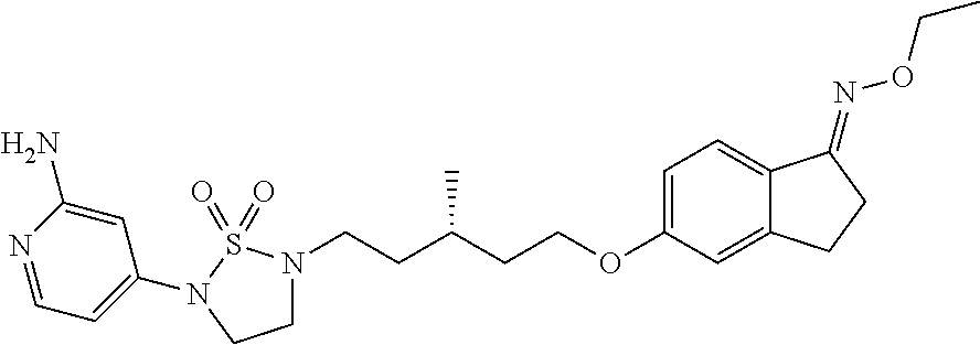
C1=C(OCCC(CCN2CCN(C3=CC=NC(N)=C3)S2(=O)=O)C)C=C2C(=C1)C(=NOCC)CC2
